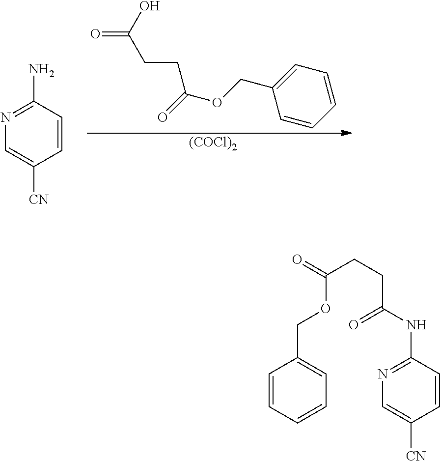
C1(N)=NC=C([CN])C=C1.OC(=O)CCC(=O)OCC1=CC=CC=C1.[(COCl)2].C(CCC(NC1=NC=C([CN])C=C1)=O)(=O)OCC1=CC=CC=C1
